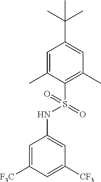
C1=C(C)C(S(=O)(NC2=CC([CF3])=CC([F3C])=C2)=O)=C(C)C=C1C(C)(C)C
